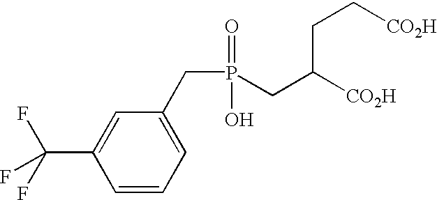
C(P(=O)(O)CC([CO2H])CC[CO2H])C1=CC=CC(C(F)(F)F)=C1
